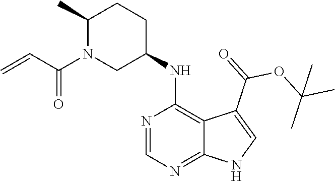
C12=NC=NC(NC3CCC(C)N(C(C=C)=O)C3)=C1C(C(OC(C)(C)C)=O)=CN2
